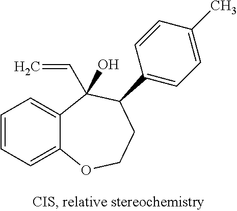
C12=CC=CC=C1C(C=C)(O)C(C1=CC=C(C)C=C1)CCO2
